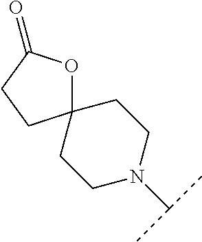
C12(CCN(C(C)C)CC1)OC(=O)CC2
